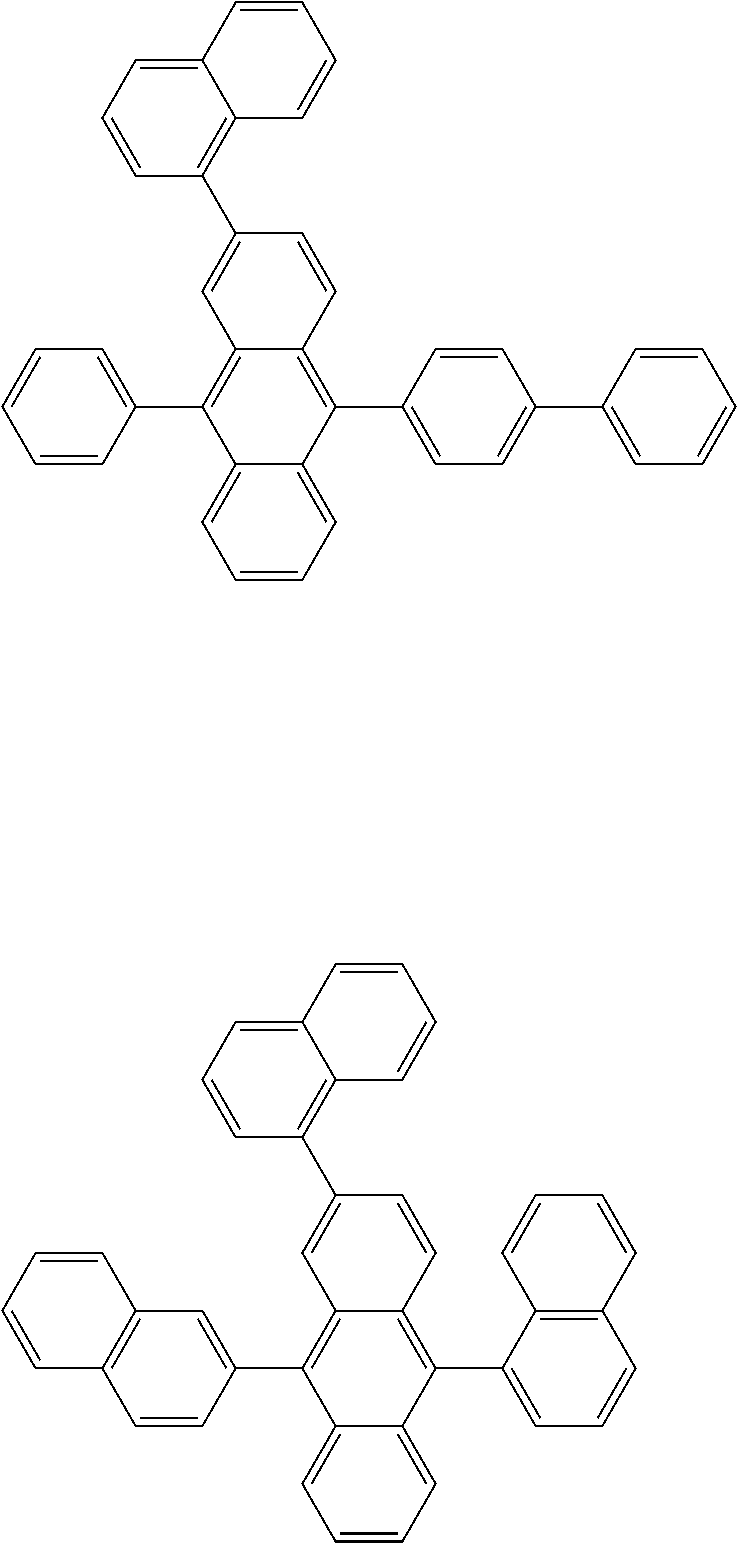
C1=CC=C2C(=C1)C(C1=CC3=C(C=C1)C=CC=C3)=C1C(=C2C2=CC=CC3=C2C=CC=C3)C=CC(C2=C3C(=CC=C2)C=CC=C3)=C1.C1=CC=C2C(=C1)C(C1=CC=CC=C1)=C1C(=C2C2=CC=C(C3=CC=CC=C3)C=C2)C=CC(C2=C3C(=CC=C2)C=CC=C3)=C1
